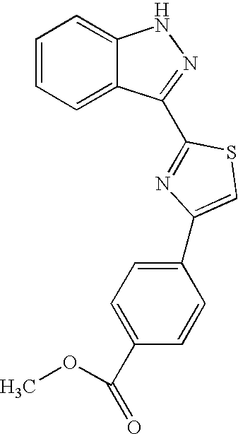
C1=CC=C2C(=C1)NN=C2C1=NC(C2=CC=C(C(=O)OC)C=C2)=CS1
